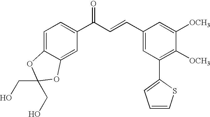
C1=C2C(=CC(C(=O)C=CC3=CC(C4=CC=CS4)=C([OCH3])C([OCH3])=C3)=C1)OC(CO)(CO)O2
